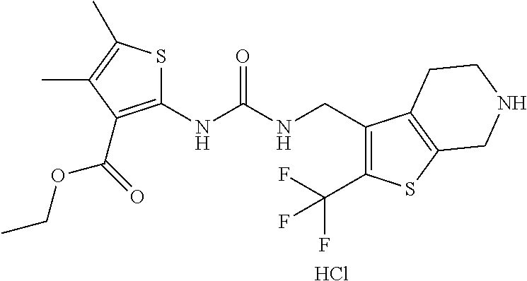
C1(NC(NCC2=C(C(F)(F)F)SC3=C2CCNC3)=O)=C(C(OCC)=O)C(C)=C(C)S1.Cl
